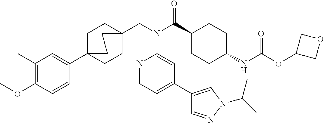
COC1=C(C)C=C(C23CCC(CN(C(C4CCC(NC(OC5COC5)=O)CC4)=O)C4=CC(C5=CN(C(C)C)N=C5)=CC=N4)(CC2)CC3)C=C1
